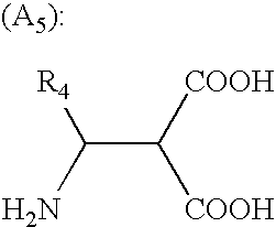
C(C([COOH])[COOH])(N)[R4]
